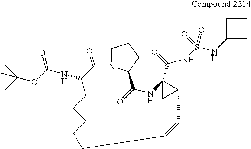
CC(OC(NC1C(=O)N2CCCC2C(=O)NC2(C(=O)NS(=O)(=O)NC3CCC3)CC2C=CCCCCC1)=O)(C)C
